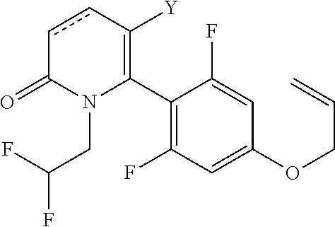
C1(C2=C([Y])ccC(=O)N2CC(F)F)=C(F)C=C(OCC=C)C=C1F
